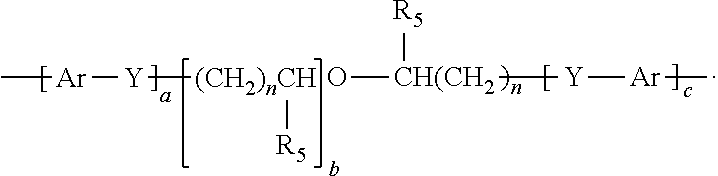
C[Ar][Y][(CH2)nCH][R5].[CH(CH2]([Y][Ar]C)([R5])O
